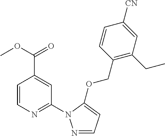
C1=CN=C(N2N=CC=C2OCC2=C(CC)C=C([CN])C=C2)C=C1C(OC)=O
